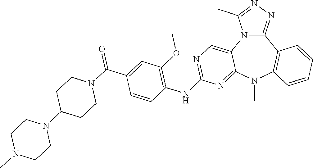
C12=NN=C(C)N1C1=CN=C(NC3=C(OC)C=C(C(N4CCC(N5CCN(C)CC5)CC4)=O)C=C3)N=C1N(C)C1=C2C=CC=C1
